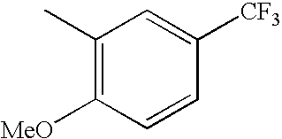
C1(C)=C([MeO])C=CC([CF3])=C1
